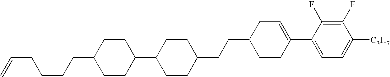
C1(F)=C(F)C(C2=CCC(CCC3CCC(C4CCC(CCCCC=C)CC4)CC3)CC2)=CC=C1[C3H7]
